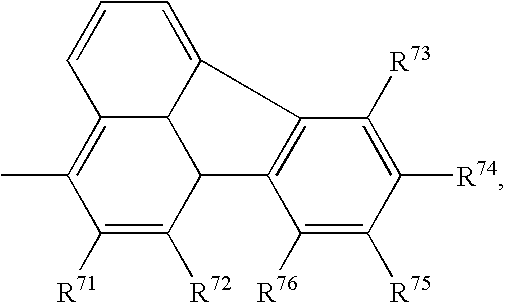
C12=C(C([R76])=C([R75])C([R74])=C1[R73])C1C3C(=C(C)C([R71])=C1[R72])C=CC=C23
